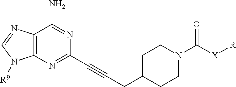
C12=C(N=C(C#CCC3CCN(C([X][R])=O)CC3)N=C1N)N([R9])C=N2
